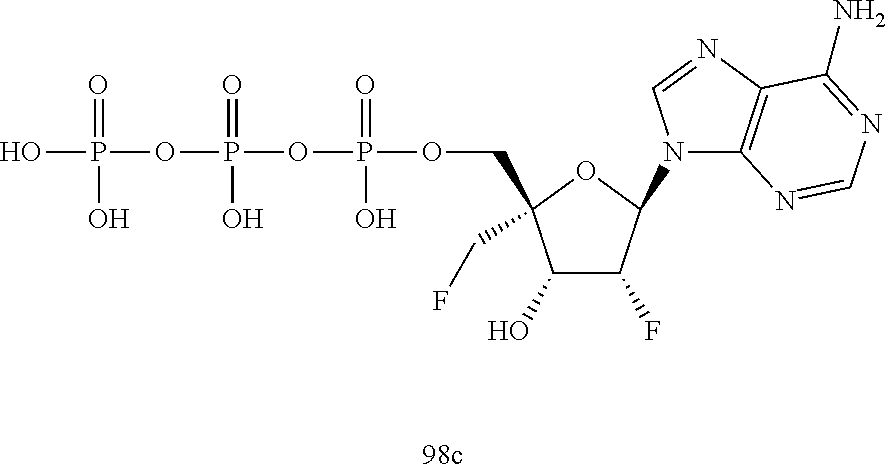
OP(=O)(OP(=O)(O)OP(=O)(O)OCC1(CF)C(O)C(F)C(N2C3=C(N=C2)C(N)=NC=N3)O1)O
